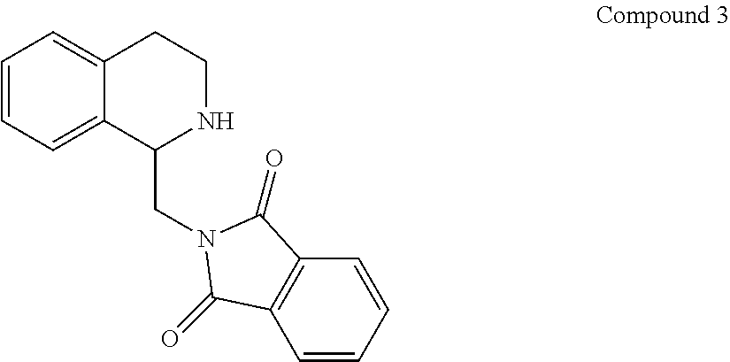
C(N1C(=O)C2=C(C=CC=C2)C1=O)C1C2=CC=CC=C2CCN1
